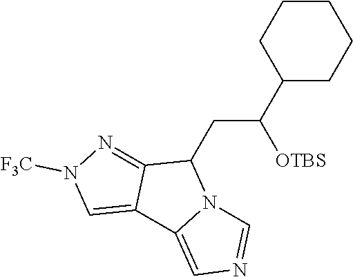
C1CCC(C([OTBS])CC2C3=NN([F3C])C=C3C3=CN=CN23)CC1
